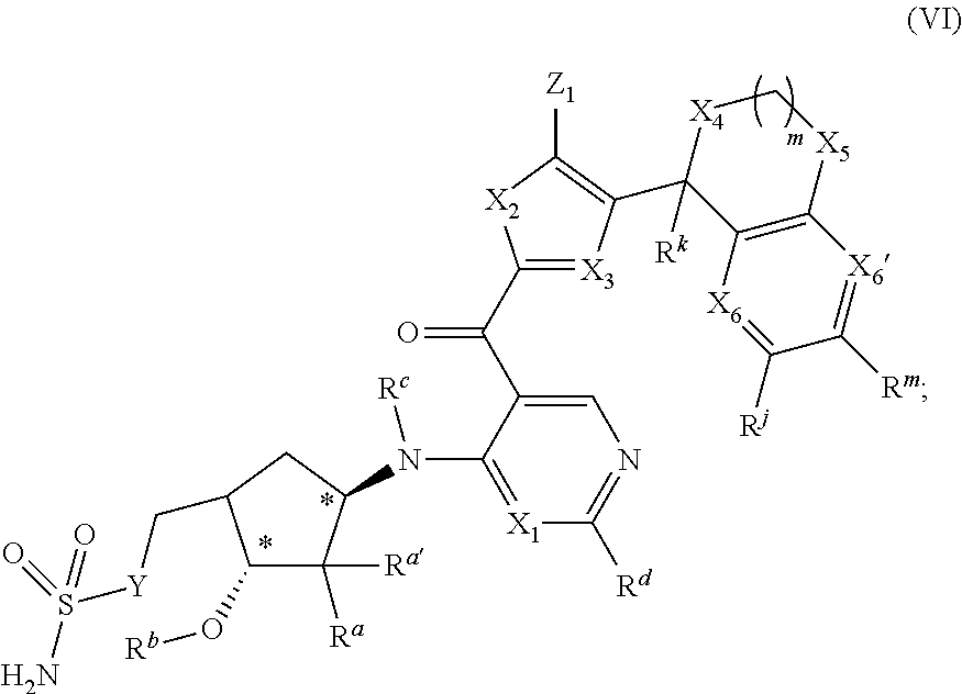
C1(O[Rb])C([Ra])([Ra])C(N(C2=[X1]C([Rd])=NC=C2C(C2=[X3]C(C3([Rk])C4=C([X5]C[X4]3)[X6]=C([Rm])C([Rj])=[X6]4)=C([Z1])[X2]2)=O)[Rc])CC1C[Y]S(N)(=O)=O
